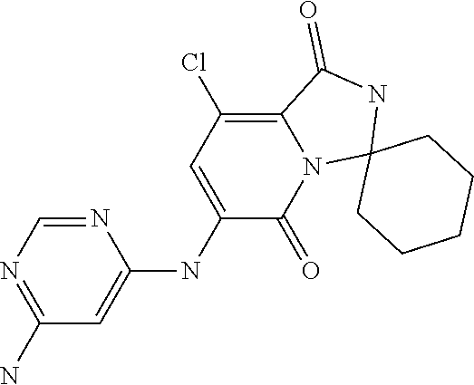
N1=CN=C(N)C=C1NC1=CC(Cl)=C2N(C1=O)C1(NC2=O)CCCCC1
